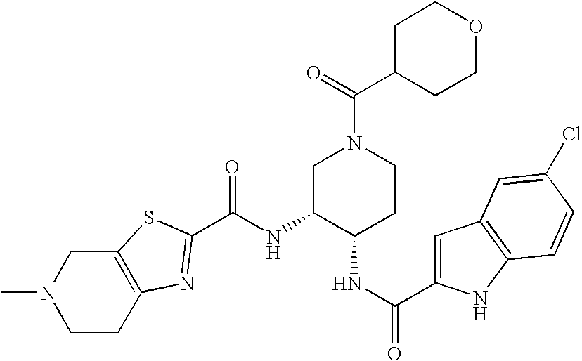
C1C2=C(CN(C)C1)SC(C(=O)NC1C(NC(C3=CC4=C(N3)C=CC(Cl)=C4)=O)CCN(C(C3CCOCC3)=O)C1)=N2
